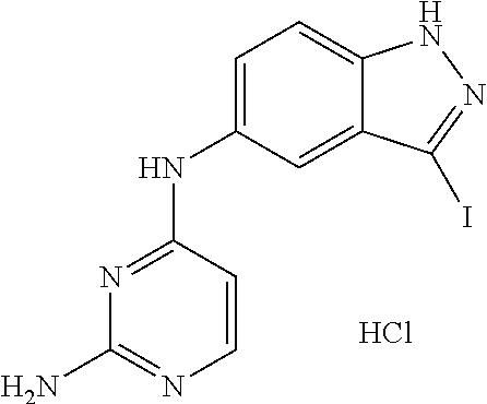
N(C1=NC(N)=NC=C1)C1=CC=C2C(=C1)C(I)=NN2.Cl
